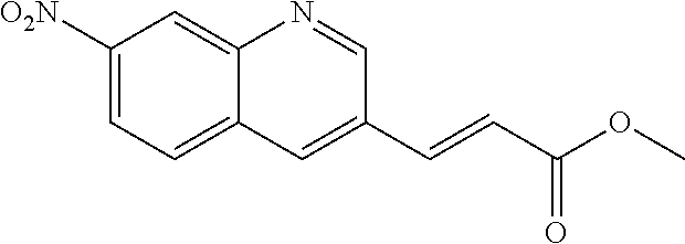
C1([O2N])=CC=C2C(=C1)N=CC(C=CC(OC)=O)=C2
